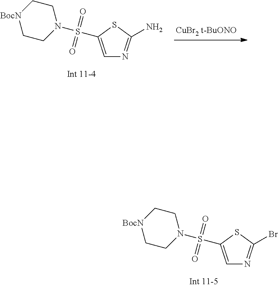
C1C[BocN]CCN1S(=O)(=O)C1=CN=C(N)S1.C1C[BocN]CCN1S(=O)(=O)C1=CN=C(Br)S1
